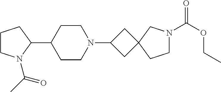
C1CN(C(C)=O)C(C2CCN(C3CC4(C3)CCN(C(OCC)=O)C4)CC2)C1
